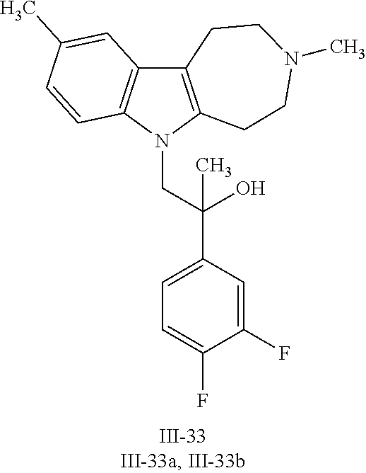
N1(CC(C2=CC=C(F)C(F)=C2)(O)C)C2=C(C3=C1C=CC(C)=C3)CCN(C)CC2
